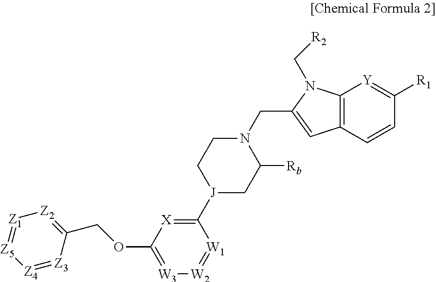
C12=C(C=CC([R1])=[Y]1)C=C(CN1CC[J](C3=[X]C(OCC4=[Z2][Z1]=[Z5][Z4]=[Z3]4)=[W3][W2]=[W1]3)CC1[Rb])N2C[R2]
